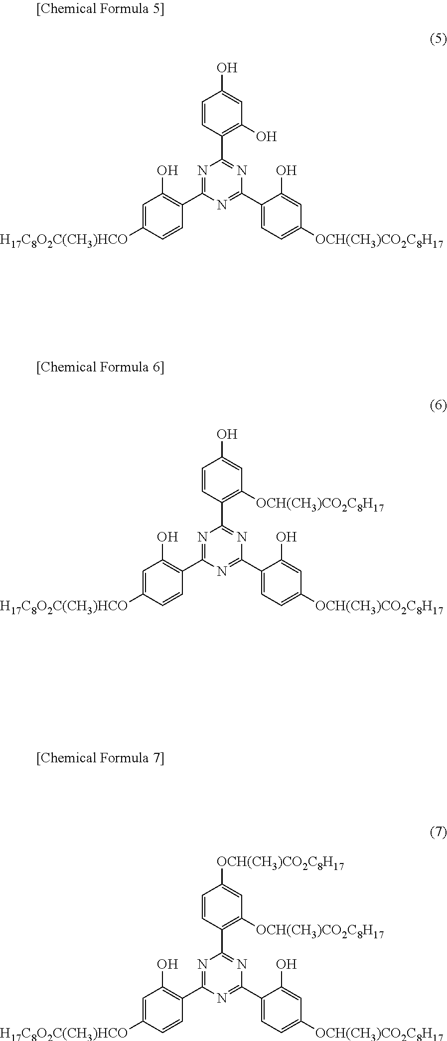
N1=C(C2=C(O)C=C([H17C8O2C(CH3)HCO])C=C2)N=C(C2=CC=C([OCH(CH3)CO2C8H17])C=C2O)N=C1C1=C(O)C=C(O)C=C1.N1=C(C2=C(O)C=C([H17C8O2C(CH3)HCO])C=C2)N=C(C2=CC=C([OCH(CH3)CO2C8H17])C=C2O)N=C1C1=C([OCH(CH3)CO2C8H17])C=C(O)C=C1.N1=C(C2=C(O)C=C([H17C8O2C(CH3)HCO])C=C2)N=C(C2=CC=C([OCH(CH3)CO2C8H17])C=C2O)N=C1C1=C([OCH(CH3)CO2C8H17])C=C([OCH(CH3)CO2C8H17])C=C1
